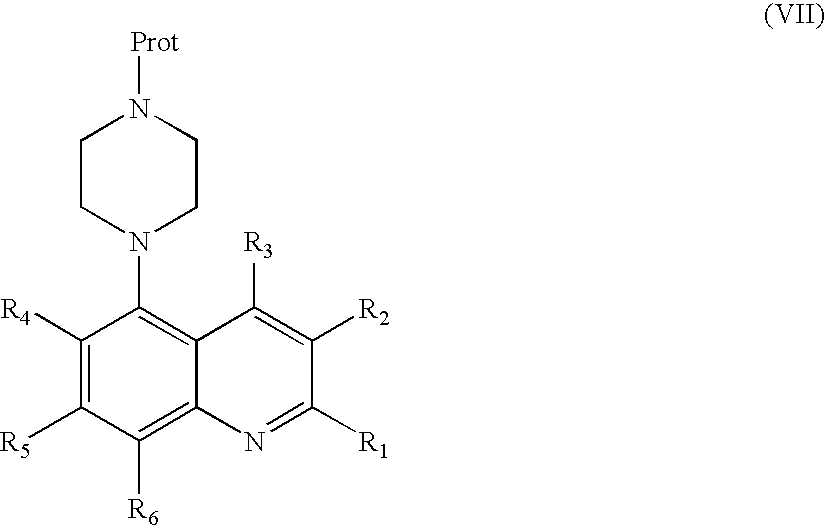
C1CN(C2=C3C(=C([R6])C([R5])=C2[R4])N=C([R1])C([R2])=C3[R3])CCN1[Prot]
